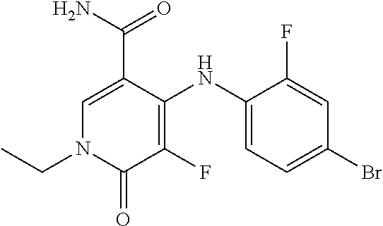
NC(=O)C1=CN(CC)C(=O)C(F)=C1NC1=CC=C(Br)C=C1F
